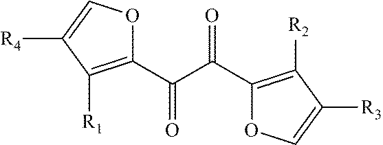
C1(C(C(C2=C([R2])C([R3])=CO2)=O)=O)=C([R1])C([R4])=CO1
